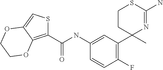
C1=C(NC(C2=C3C(=CS2)OCCO3)=O)C=CC(F)=C1C1(C)N=C(N)SCC1
